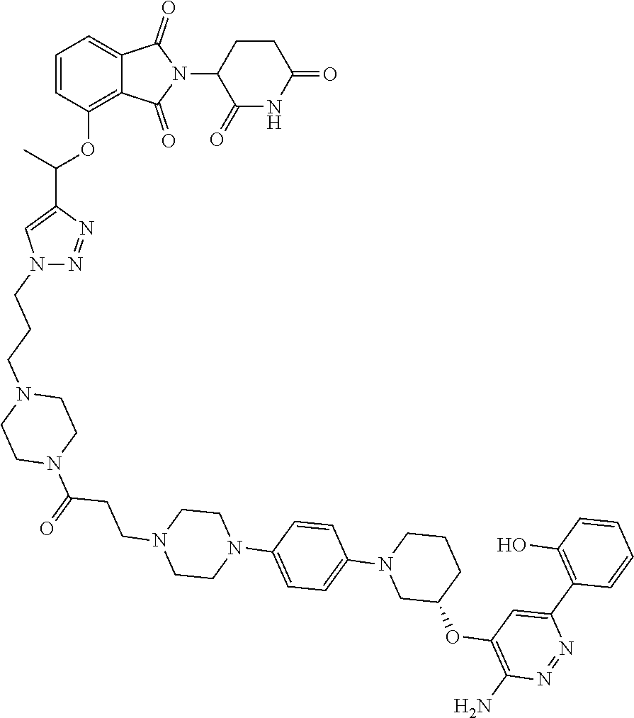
C1=CC(OC(C2=CN(CCCN3CCN(C(=O)CCN4CCN(C5=CC=C(N6CC(OC7=C(N)N=NC(C8=C(O)C=CC=C8)=C7)CCC6)C=C5)CC4)CC3)N=N2)C)=C2C(=C1)C(=O)N(C1C(=O)NC(=O)CC1)C2=O
